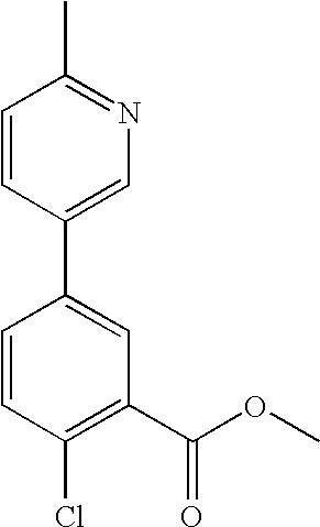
C1=CC(Cl)=C(C(OC)=O)C=C1C1=CN=C(C)C=C1
